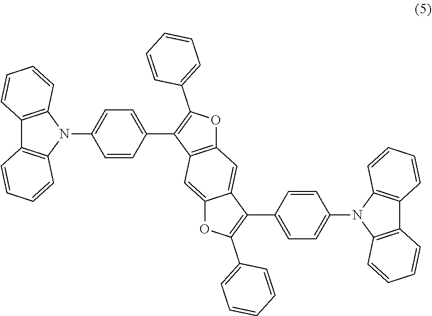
C1(C2=C(C3=CC=CC=C3)OC3=C2C=C2C(=C3)C(C3=CC=C(N4C5=C(C6=C4C=CC=C6)C=CC=C5)C=C3)=C(C3=CC=CC=C3)O2)=CC=C(N2C3=C(C4=C2C=CC=C4)C=CC=C3)C=C1
